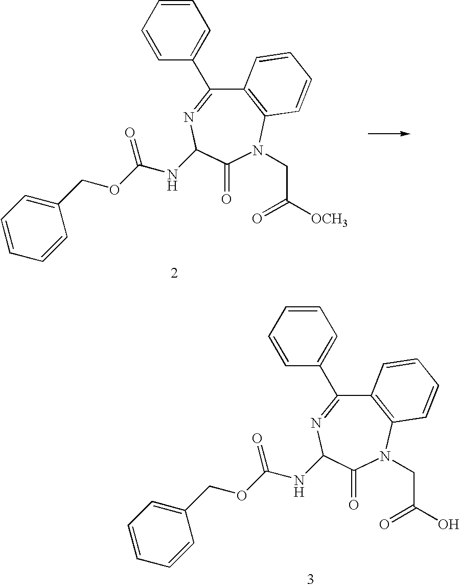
C12=C(N(CC(O)=O)C(=O)C(NC(OCC3=CC=CC=C3)=O)N=C1C1=CC=CC=C1)C=CC=C2.C12=C(N(CC([OCH3])=O)C(=O)C(NC(OCC3=CC=CC=C3)=O)N=C1C1=CC=CC=C1)C=CC=C2
